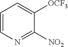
C1([OCF3])=CC=CN=C1[NO2]
